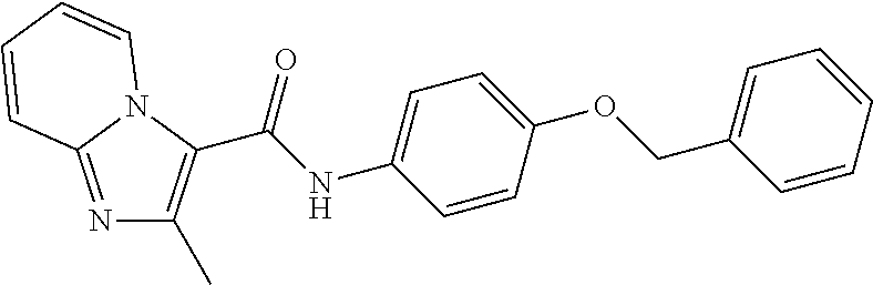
N1=C2N(C(C(NC3=CC=C(OCC4=CC=CC=C4)C=C3)=O)=C1C)C=CC=C2
